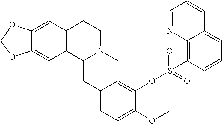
C12=CC3=C(C=C1OCO2)CCN1C3CC2=CC=C(OC)C(OS(=O)(=O)C3=C4C(=CC=C3)C=CC=N4)=C2C1
